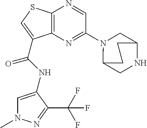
C12=C(N=C(N3C4CNC(C3)CC4)C=N1)C(C(=O)NC1=CN(C)N=C1C(F)(F)F)=CS2
